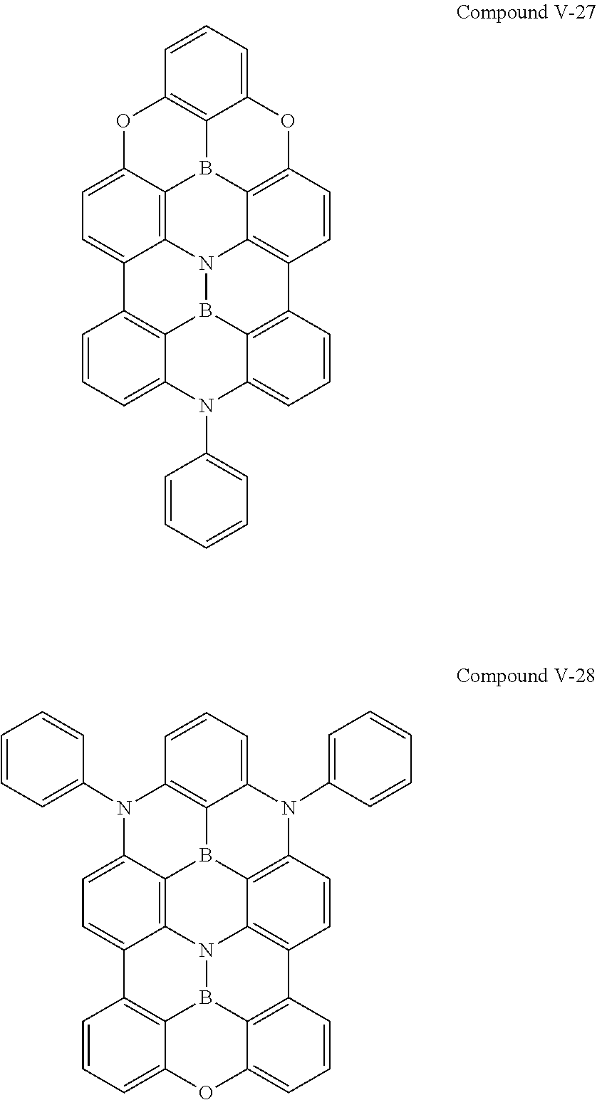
C1=CC(N2C3=CC=CC4=C3B3N5C6=C7B8C9=C(C=CC=C9OC9=C8C5=C(C=C9)C5=C3C2=CC=C5)OC7=CC=C64)=CC=C1.N12B3C4=C5C6=CC=C7C(=C16)B1C6=C(C=CC(=C26)C2=C3C(=CC=C2)OC4=CC=C5)N(C2=CC=CC=C2)C2=CC=CC(=C12)N7C1=CC=CC=C1
